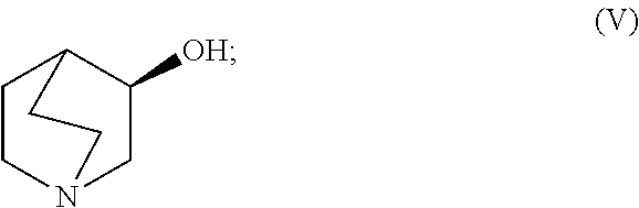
[OH]C1CN2CCC1CC2
